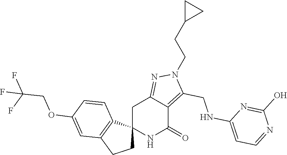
C12(NC(=O)C3=C(CNC4=CC=NC(O)=N4)N(CCC4CC4)N=C3C1)CCC1=C2C=CC(OCC(F)(F)F)=C1
